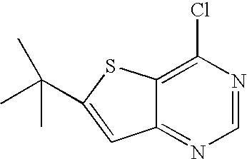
C12=NC=NC(Cl)=C1SC(C(C)(C)C)=C2
